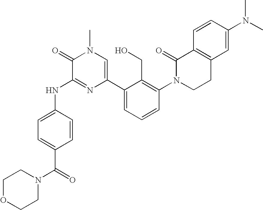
N(C1=NC(C2=CC=CC(N3CCC4=C(C3=O)C=CC(N(C)C)=C4)=C2CO)=CN(C)C1=O)C1=CC=C(C(=O)N2CCOCC2)C=C1
